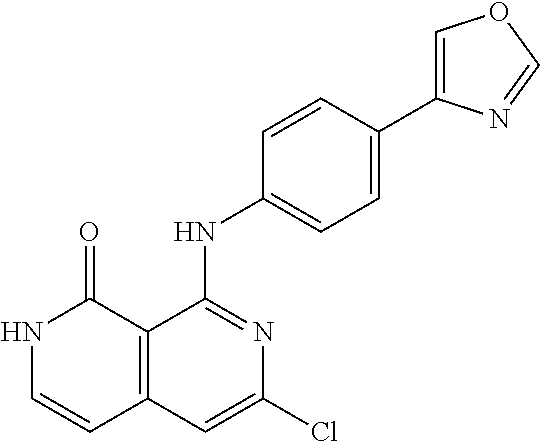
C1=CC(NC2=NC(Cl)=CC3=C2C(=O)NC=C3)=CC=C1C1=COC=N1
